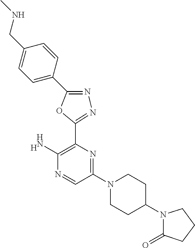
[H].C1(N2CCC(N3C(=O)CCC3)CC2)=NC(C2=NN=C(C3=CC=C(CNC)C=C3)O2)=C(N)N=C1
